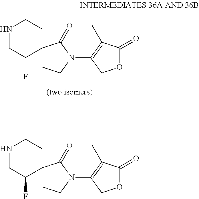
N1CC(F)C2(CC1)CCN(C1=C(C)C(=O)OC1)C2=O.N1CC(F)C2(CC1)CCN(C1=C(C)C(=O)OC1)C2=O
